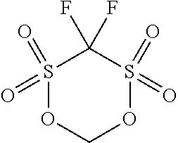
S1(=O)(=O)OCOS(=O)(=O)C1(F)F
